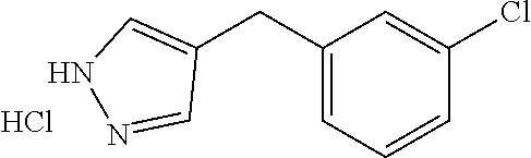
C1=C(CC2=CNN=C2)C=C(Cl)C=C1.Cl
